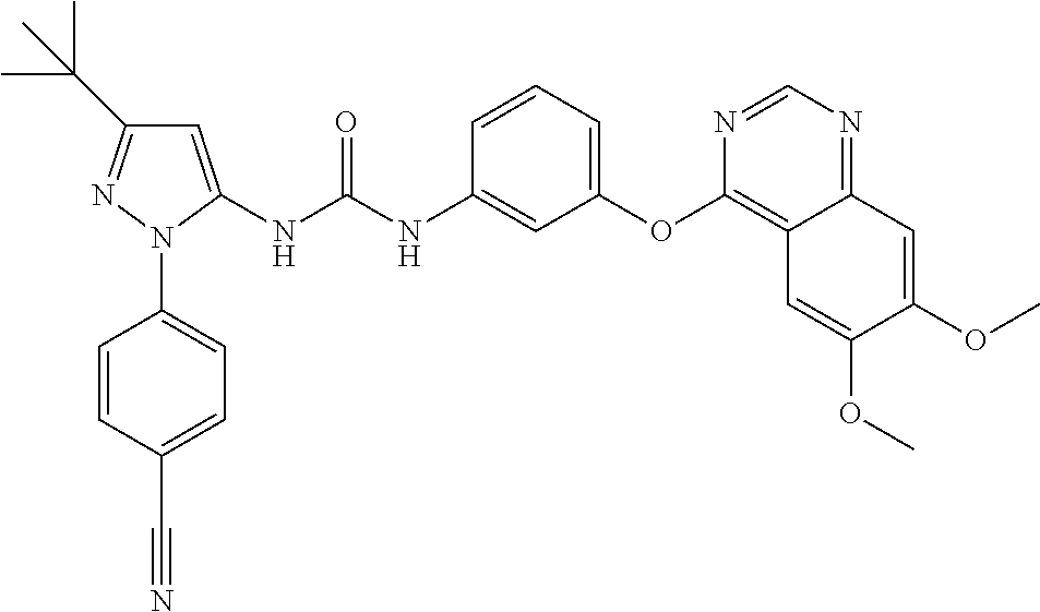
C1=C(NC(NC2=CC(OC3=C4C(=NC=N3)C=C(OC)C(OC)=C4)=CC=C2)=O)N(C2=CC=C(C#N)C=C2)N=C1C(C)(C)C
